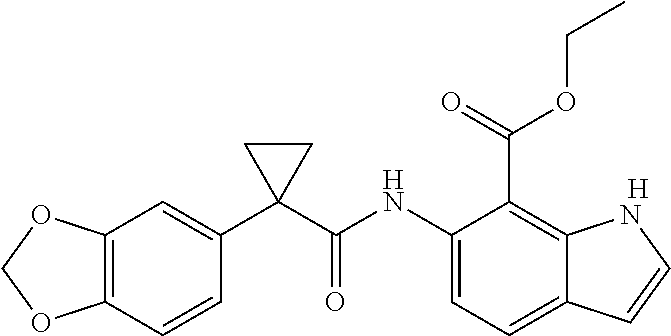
[H].C12=C(C=CC(C3(C(NC4=CC=C5C(=C4C(OCC)=O)NC=C5)=O)CC3)=C1)OCO2
